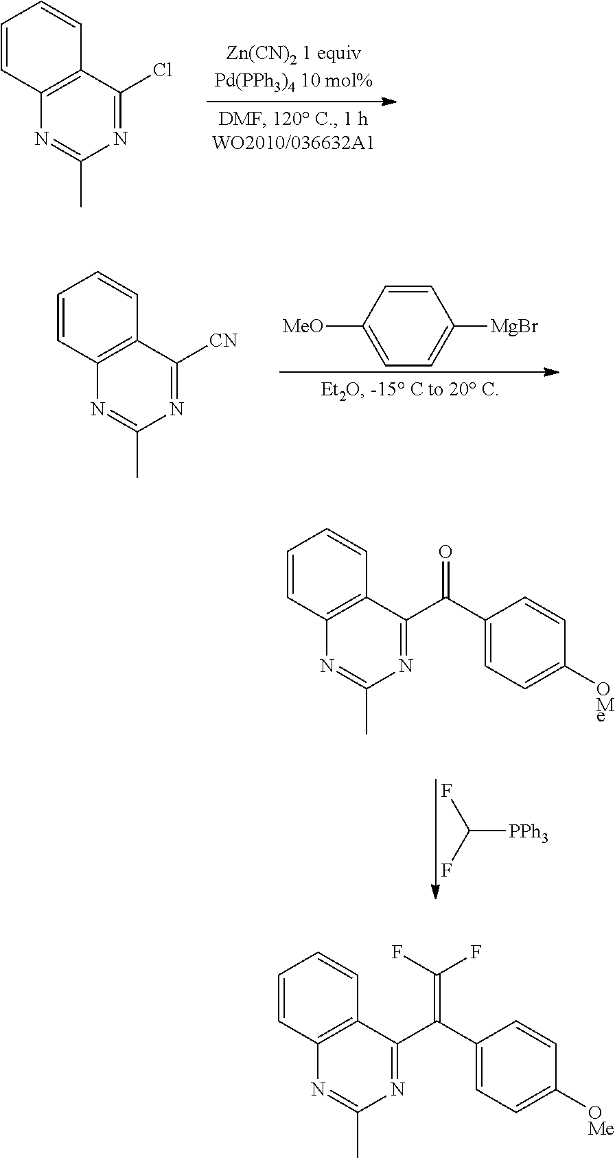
C12=C(C(C(C3=CC=C([OMe])C=C3)=O)=NC(C)=N1)C=CC=C2.C([PPh3])(F)F.C12=C(C(Cl)=NC(C)=N1)C=CC=C2.C12=C(C([CN])=NC(C)=N1)C=CC=C2.[MeO]C1=CC=C([MgBr])C=C1.C12=C(C(C(C3=CC=C([OMe])C=C3)=C(F)F)=NC(C)=N1)C=CC=C2
